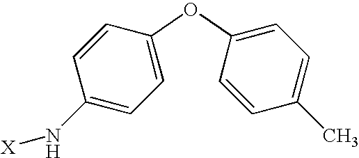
C1(N[X])=CC=C(OC2=CC=C(C)C=C2)C=C1
